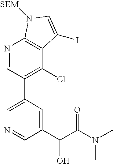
N1=CC(C2=CN=CC(C(C(N(C)C)=O)O)=C2)=C(Cl)C2=C1N([SEM])C=C2I
